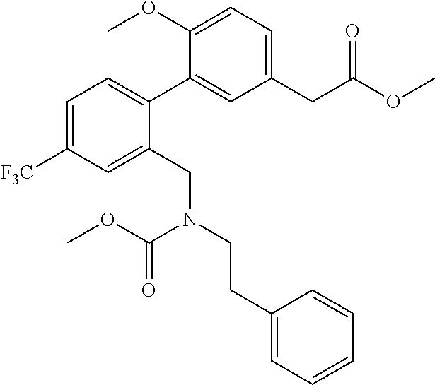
C1(C2=CC=C([F3C])C=C2CN(CCC2=CC=CC=C2)C(OC)=O)=CC(CC(OC)=O)=CC=C1OC
